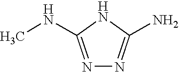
N1=C(NC)NC(N)=N1
